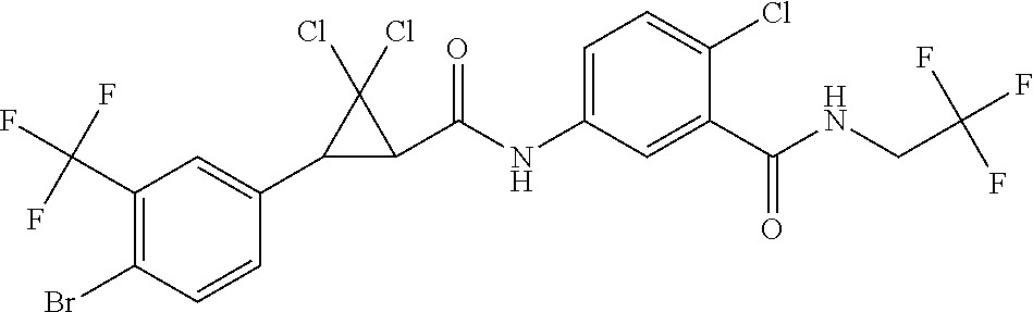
C1(Br)=C(C(F)(F)F)C=C(C2C(C(NC3=CC=C(Cl)C(C(NCC(F)(F)F)=O)=C3)=O)C2(Cl)Cl)C=C1
